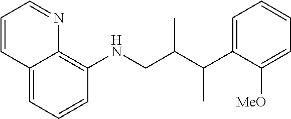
C1=CC=C2C(=C1NCC(C(C1=CC=CC=C1[MeO])C)C)N=CC=C2
